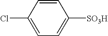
C1(Cl)=CC=C([SO3H])C=C1
